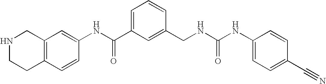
N1CCC2=C(C1)C=C(NC(C1=CC=CC(CNC(NC3=CC=C(C#N)C=C3)=O)=C1)=O)C=C2
